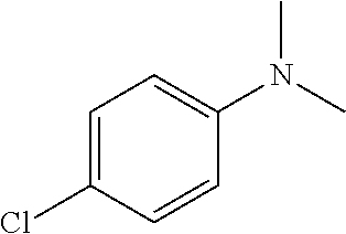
C1=C(Cl)C=CC(N(C)C)=C1
